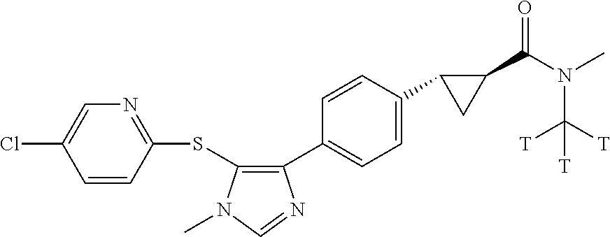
C1(SC2=C(C3=CC=C(C4C(C(N(C)C([T])([T])[T])=O)C4)C=C3)N=CN2C)=NC=C(Cl)C=C1
